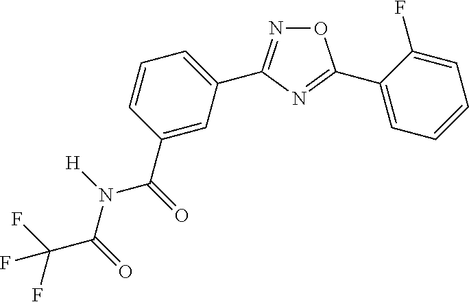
N1=C(C2=CC=CC(C(=O)N([H])C(=O)C(F)(F)F)=C2)N=C(C2=CC=CC=C2F)O1
